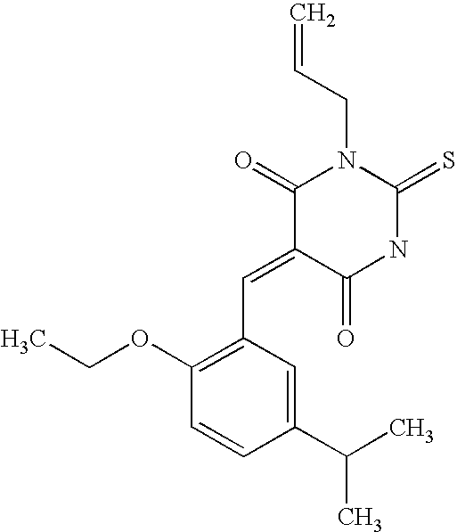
C1(C(C)C)=CC(C=C2C(=O)NC(=S)N(CC=C)C2=O)=C(OCC)C=C1
